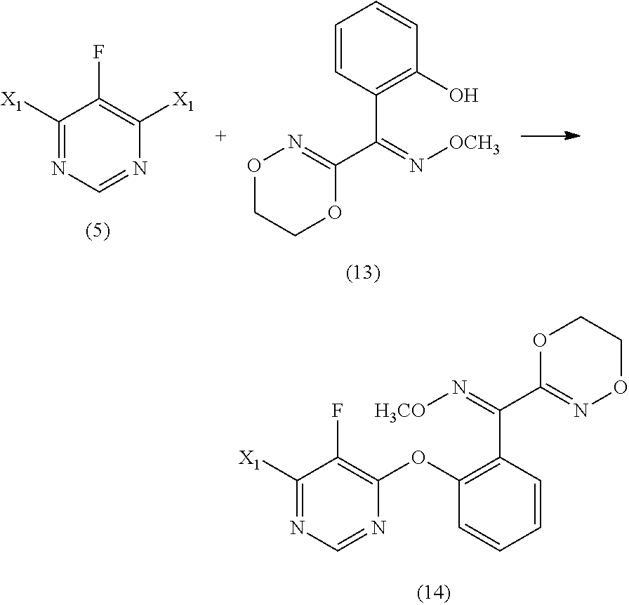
[X1]C1=NC=NC(OC2=C(C(=N[H3CO])C3=NOCCO3)C=CC=C2)=C1F.C1=CC(C(=N[OCH3])C2=NOCCO2)=C(O)C=C1.C1([X1])=NC=NC([X1])=C1F
